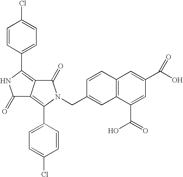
C1=CC(C2=C3C(=C(C4=CC=C(Cl)C=C4)N(CC4=CC5=C(C=C4)C=C(C(O)=O)C=C5C(=O)O)C3=O)C(=O)N2)=CC=C1Cl
